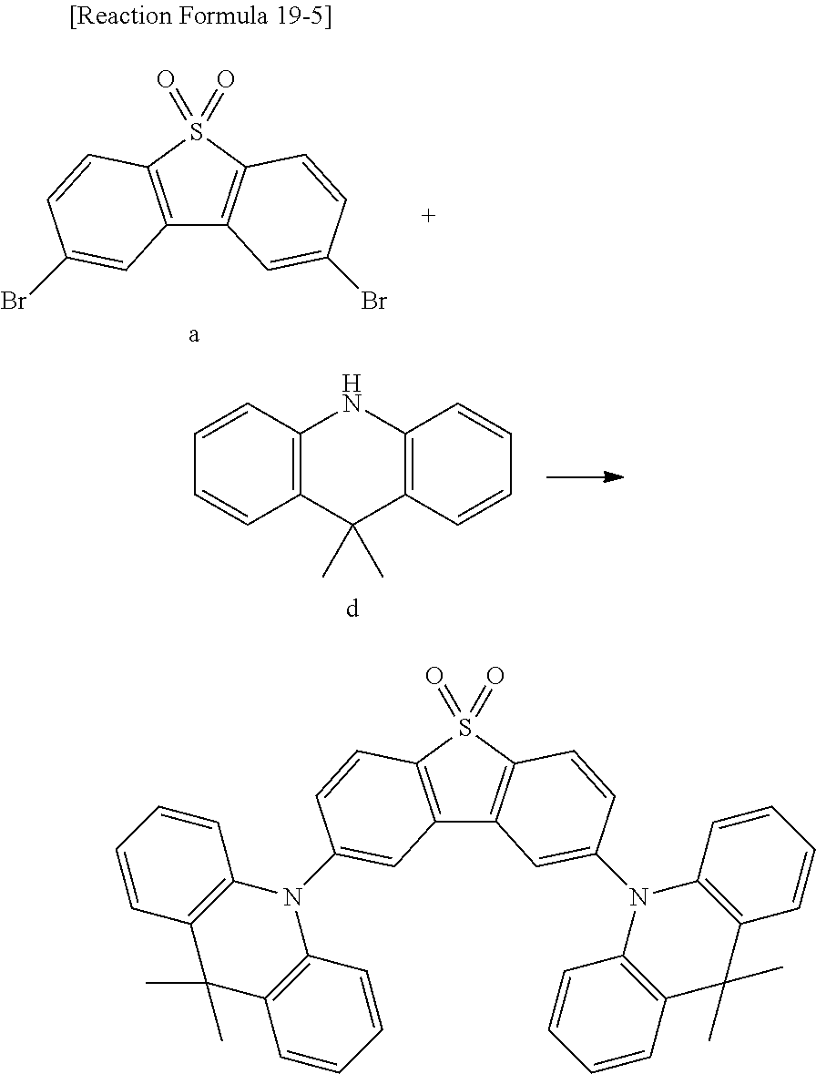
C12=C(S(=O)(=O)C3=C1C=C(Br)C=C3)C=CC(Br)=C2.C1=CC2=C(C=C1)C(C)(C)C1=C(N2)C=CC=C1.C12=C(S(=O)(=O)C3=C1C=C(N1C4=C(C(C)(C)C5=C1C=CC=C5)C=CC=C4)C=C3)C=CC(N1C3=C(C(C)(C)C4=C1C=CC=C4)C=CC=C3)=C2
